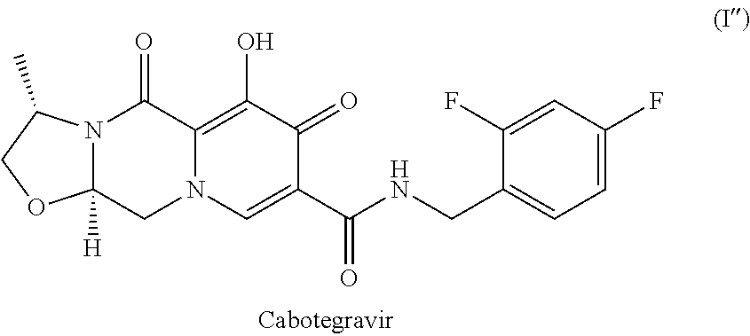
C1N2C(=C(O)C(=O)C(C(NCC3=CC=C(F)C=C3F)=O)=C2)C(=O)N2C1([H])OCC2C
